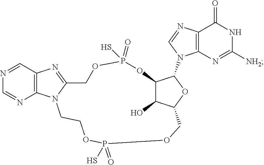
C1=NC2=C(C=N1)N=C1N2CCOP(=O)(S)OCC2C(O)C(C(N3C4=C(C(=O)NC([NH2])=N4)N=C3)O2)OP(=O)(S)OC1
